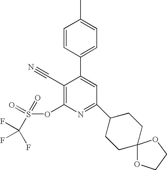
CC1=CC=C(C2=CC(C3CCC4(CC3)OCCO4)=NC(OS(=O)(=O)C(F)(F)F)=C2C#N)C=C1
